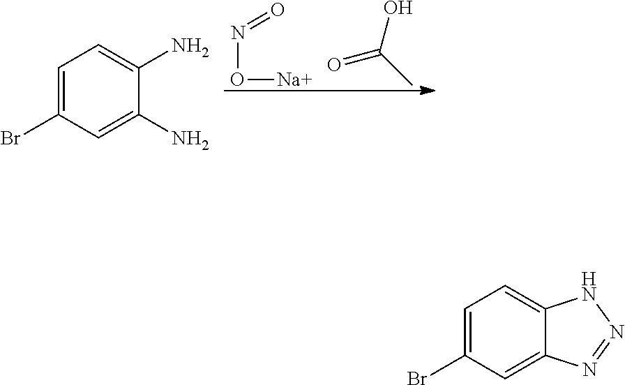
O([Na])N=O.OC(C)=O.C1=C(Br)C=C(N)C(N)=C1.C1=C(Br)C=C2C(=C1)NN=N2
